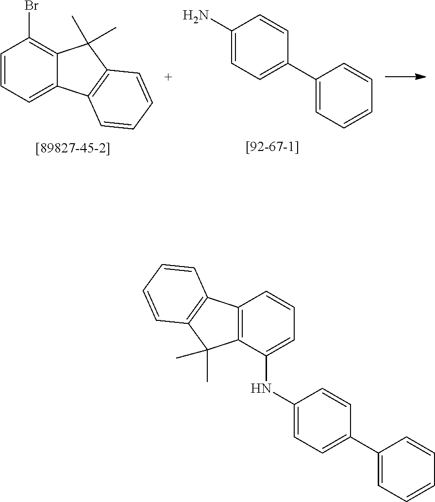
C1=CC=C2C(=C1Br)C(C)(C)C1=C2C=CC=C1.C1(N)=CC=C(C2=CC=CC=C2)C=C1.C1(NC2=CC=CC3=C2C(C)(C)C2=C3C=CC=C2)=CC=C(C2=CC=CC=C2)C=C1
